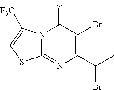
C1(C(C)Br)=C(Br)C(=O)N2C(=N1)SC=C2[F3C]
